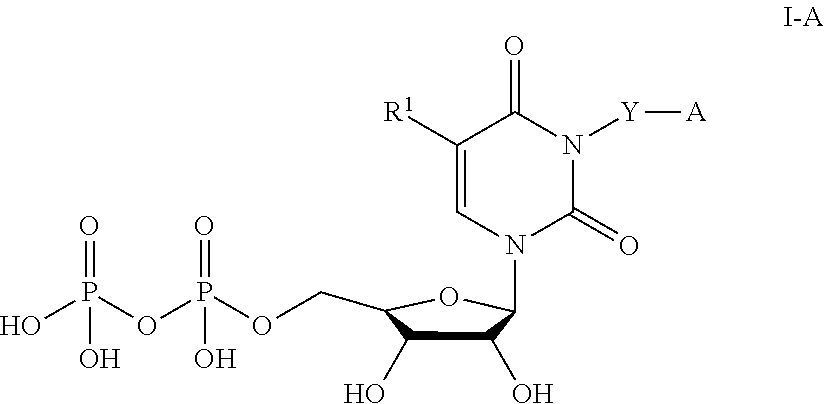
C1(O)C(O)C(COP(OP(O)(=O)O)(=O)O)OC1N1C(=O)N([Y][A])C(=O)C([R1])=C1
